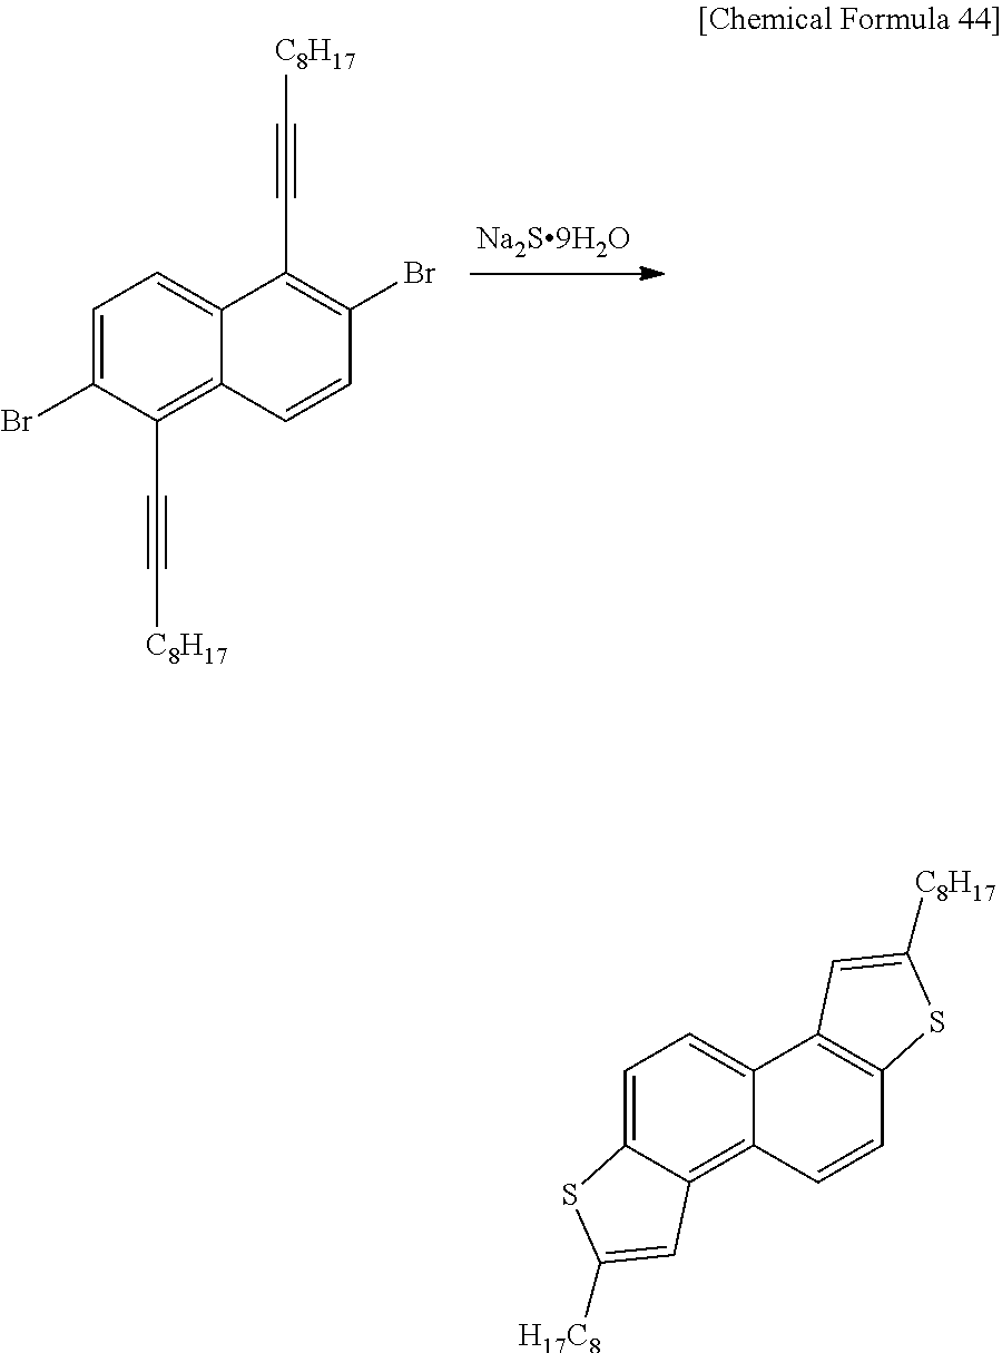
C1=C(Br)C(C#C[C8H17])=C2C(=C1)C(C#C[C8H17])=C(Br)C=C2.C1=C2C(=C3C(=C1)C1=C(C=C3)SC([C8H17])=C1)C=C([H17C8])S2
